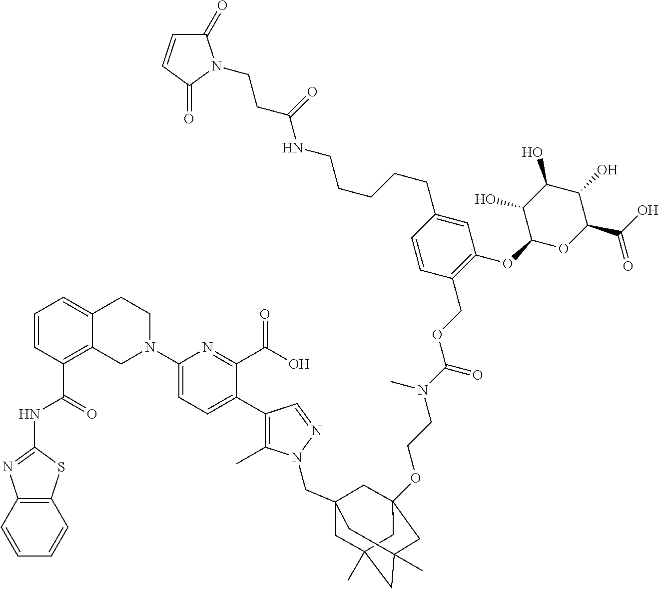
C12=C(C=CC=C1)SC(NC(C1=C3C(=CC=C1)CCN(C1=CC=C(C4=C(C)N(CC56CC7(C)CC(C)(CC(OCCN(C(OCC8=C(OC9OC(C(O)=O)C(O)C(O)C9O)C=C(CCCCCNC(CCN9C(=O)C=CC9=O)=O)C=C8)=O)C)(C5)C7)C6)N=C4)C(C(O)=O)=N1)C3)=O)=N2
